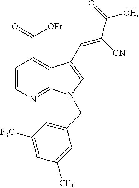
C1=CN=C2C(=C1C(=O)[OEt])C(C=C(C(=O)[OH])[CN])=CN2CC1=CC([F3C])=CC([CF3])=C1
